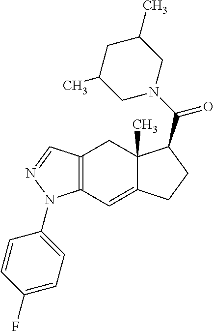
C12=C(C=C3C(C)(C1)C(C(N1CC(C)CC(C)C1)=O)CC3)N(C1=CC=C(F)C=C1)N=C2
